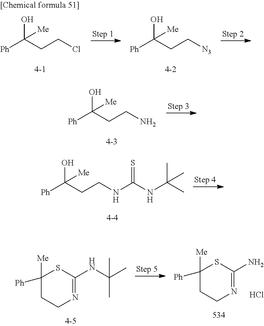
OC(CCCl)([Ph])[Me].OC(CC[N3])([Ph])[Me].OC(CCN)([Ph])[Me].OC(CCNC(NC(C)(C)C)=S)([Ph])[Me].C1([Me])([Ph])CCN=C(NC(C)(C)C)S1.C1([Me])([Ph])CCN=C(N)S1.Cl
